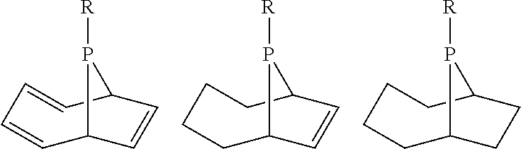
C1=CC=CC2C=CC1P2[R].C1C2C=CC(CCC1)P2[R].C1C2CCC(CCC1)P2[R]
